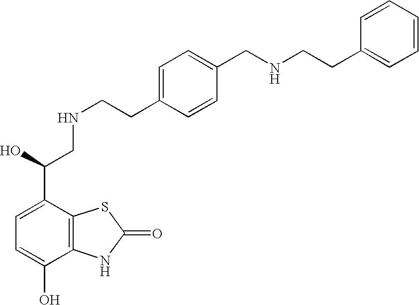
C1=C(C(O)CNCCC2=CC=C(CNCCC3=CC=CC=C3)C=C2)C2=C(C(O)=C1)NC(=O)S2
